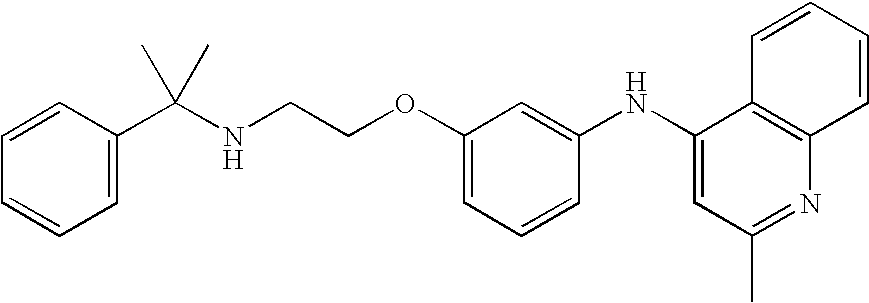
C(NCCOC1=CC=CC(NC2=CC(C)=NC3=C2C=CC=C3)=C1)(C1=CC=CC=C1)(C)C
